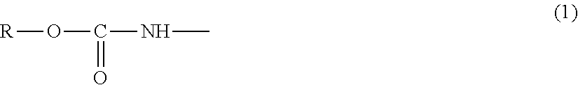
[R]OC(NC)=O
